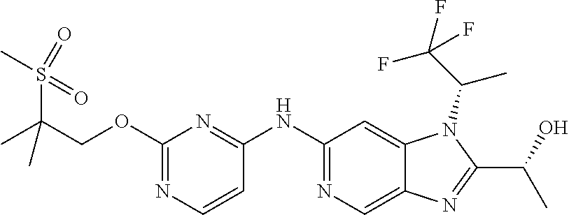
C(COC1=NC=CC(NC2=NC=C3C(=C2)N(C(C)C(F)(F)F)C(C(O)C)=N3)=N1)(C)(S(C)(=O)=O)C
